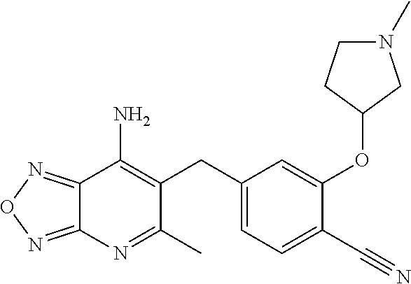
C1(CC2=C(N)C3=NON=C3N=C2C)=CC=C(C#N)C(OC2CCN(C)C2)=C1
